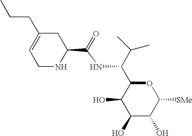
C1=C(CCC)CC(C(NC(C2C(O)C(O)C(O)C([SMe])O2)C(C)C)=O)NC1
